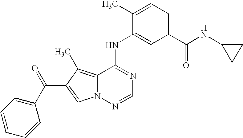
C1(NC2=NC=NN3C2=C(C)C(C(C2=CC=CC=C2)=O)=C3)=CC(C(NC2CC2)=O)=CC=C1C
